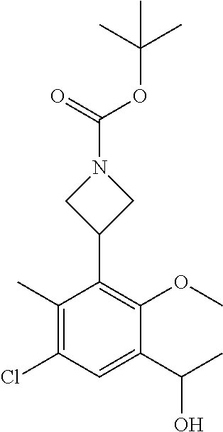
C1(C)=C(Cl)C=C(C(C)O)C(OC)=C1C1CN(C(=O)OC(C)(C)C)C1
